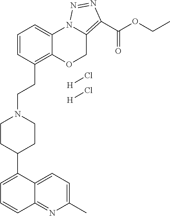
[H]Cl.[H]Cl.C1=CC(CCN2CCC(C3=CC=CC4=NC(C)=CC=C34)CC2)=C2C(=C1)N1C(=C(C(OCC)=O)N=N1)CO2
